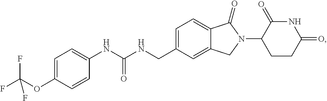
C1=C(CNC(NC2=CC=C(OC(F)(F)F)C=C2)=O)C=C2C(=C1)C(=O)N(C1CCC(=O)NC1=O)C2
